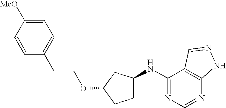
C1=CC([MeO])=CC=C1CCOC1CCC(NC2=NC=NC3=C2C=NN3)C1
